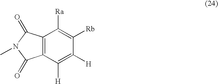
C12=C(C([H])=C([H])C([Rb])=C1[Ra])C(=O)N(C)C2=O
